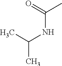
N(C(=O)C)C(C)C
